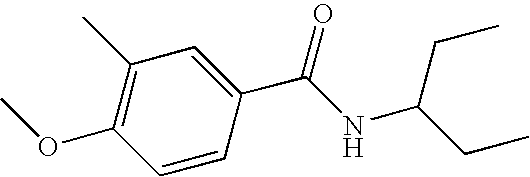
C(NC(=O)C1=CC(C)=C(OC)C=C1)(CC)CC
